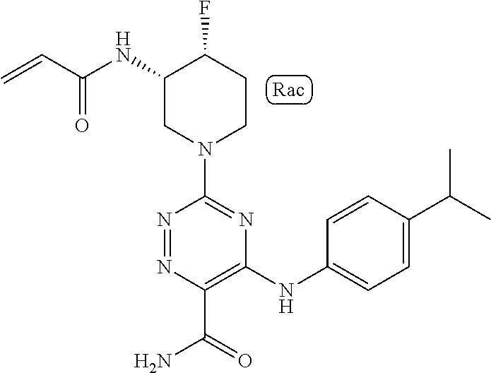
N1=NC(C(=O)N)=C(NC2=CC=C(C(C)C)C=C2)N=C1N1CCC(F)C(NC(C=C)=O)C1
